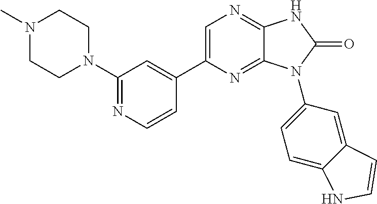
C1(N2CCN(C)CC2)=NC=CC(C2=CN=C3C(=N2)N(C2=CC=C4C(=C2)C=CN4)C(=O)N3)=C1
